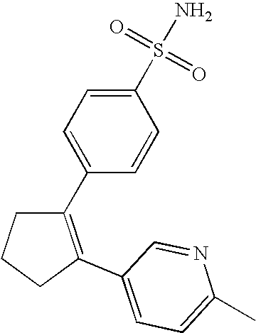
C1(C2=CC=C(S(N)(=O)=O)C=C2)=C(C2=CC=C(C)N=C2)CCC1
